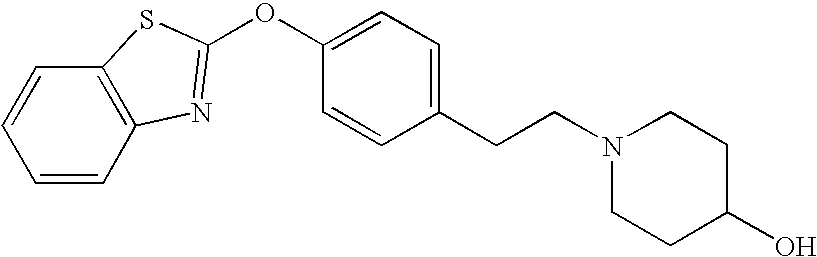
C12=C(C=CC=C1)N=C(OC1=CC=C(CCN3CCC(O)CC3)C=C1)S2
